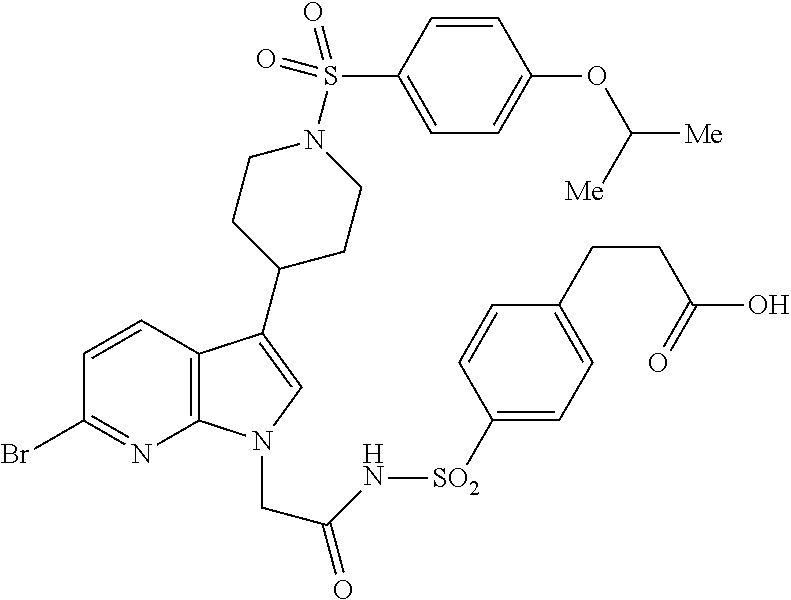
C12=C(C(C3CCN(S(=O)(=O)C4=CC=C(OC([Me])[Me])C=C4)CC3)=CN1CC(N[SO2]C1=CC=C(CCC(O)=O)C=C1)=O)C=CC(Br)=N2
